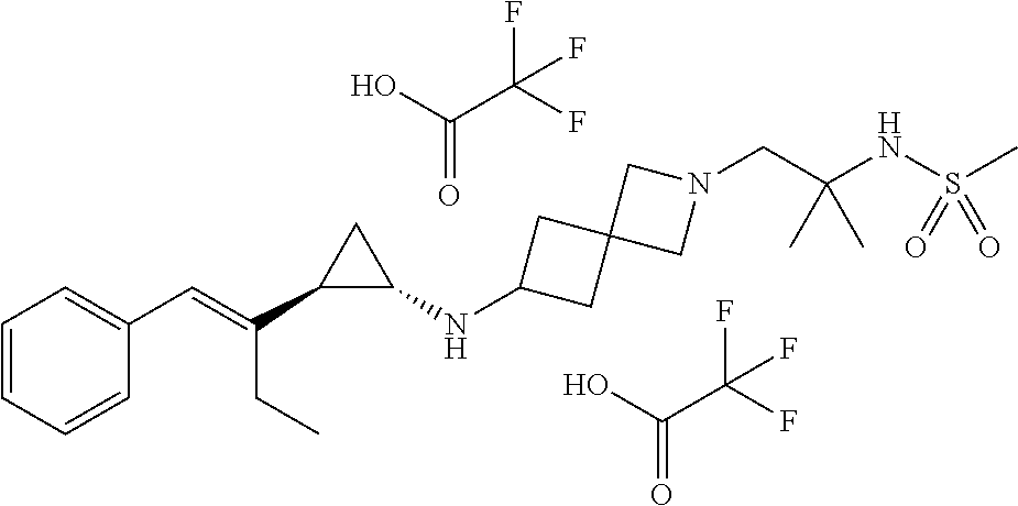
C1=CC=CC(C=C(C2C(NC3CC4(C3)CN(CC(NS(C)(=O)=O)(C)C)C4)C2)CC)=C1.C(=O)(O)C(F)(F)F.C(=O)(O)C(F)(F)F
